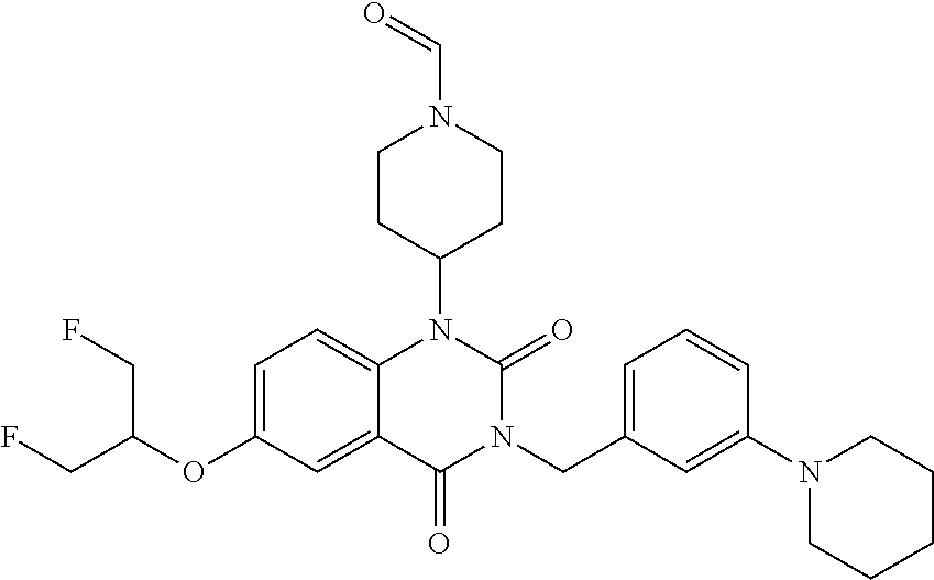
C1=C(OC(CF)CF)C=C2C(=C1)N(C1CCN(C=O)CC1)C(=O)N(CC1=CC=CC(N3CCCCC3)=C1)C2=O
